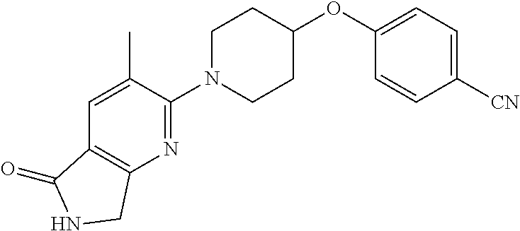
C1([CN])=CC=C(OC2CCN(C3=NC4=C(C=C3C)C(=O)NC4)CC2)C=C1
